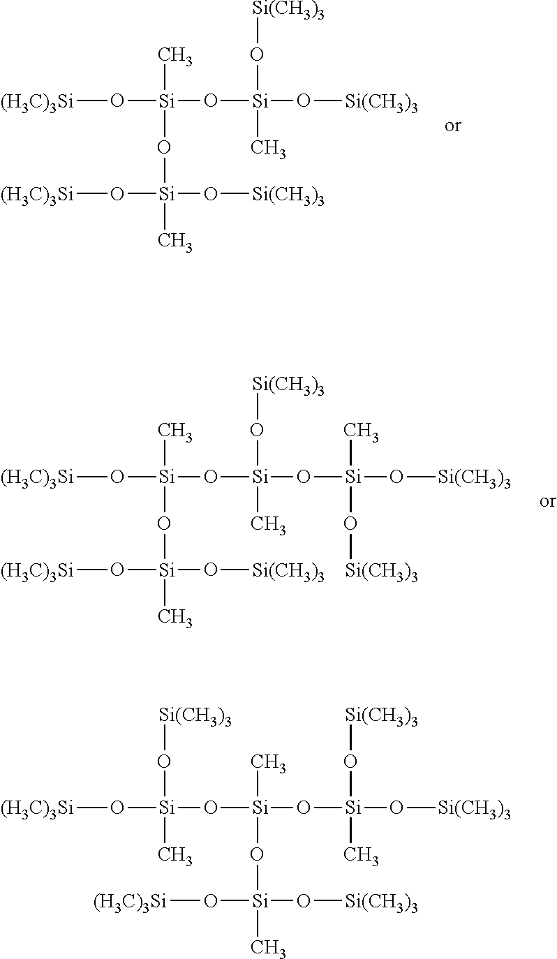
[(H3C)3Si]O[Si](O[Si(CH3)3])(O[Si](O[(H3C)3Si])(O[Si](C)(O[Si(CH3)3])O[Si(CH3)3])C)C.[(H3C)3Si]O[Si](O[Si(CH3)3])(O[Si](O[(H3C)3Si])(O[Si](C)(O[Si](O[Si(CH3)3])(O[Si(CH3)3])C)O[Si(CH3)3])C)C.[(H3C)3Si]O[Si](O[Si(CH3)3])(O[Si](O[Si](C)(O[Si(CH3)3])O[Si(CH3)3])(C)O[Si](C)(O[(H3C)3Si])O[Si(CH3)3])C
